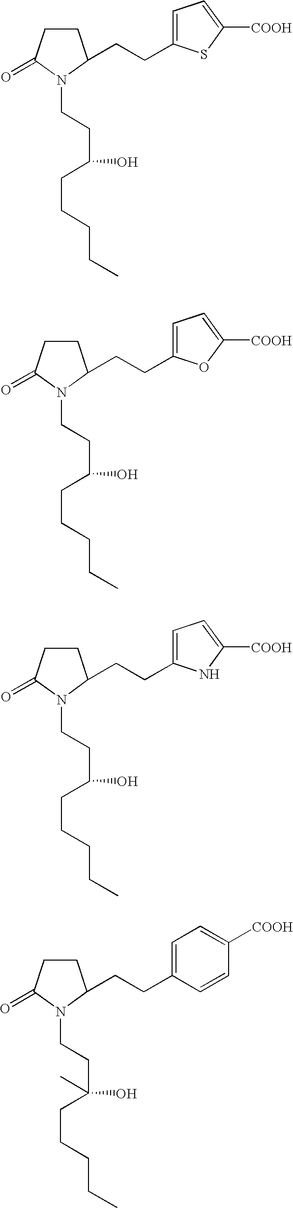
C1CC(CCC2=CC=C([COOH])S2)N(CCC(O)CCCCC)C1=O.C1CC(CCC2=CC=C([COOH])O2)N(CCC(O)CCCCC)C1=O.C1CC(CCC2=CC=C([COOH])N2)N(CCC(O)CCCCC)C1=O.C1CC(CCC2=CC=C([COOH])C=C2)N(CCC(O)(CCCCC)C)C1=O
